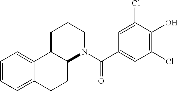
C1(Cl)=C(O)C(Cl)=CC(C(N2CCCC3C2CCC2=CC=CC=C32)=O)=C1
